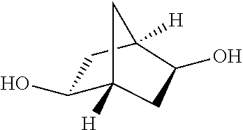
C1(O)C2([H])CC(O)C([H])(C1)C2
